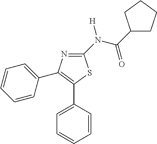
C1(N(C(=O)C2CCCC2)[H])=NC(C2=CC=CC=C2)=C(C2=CC=CC=C2)S1
